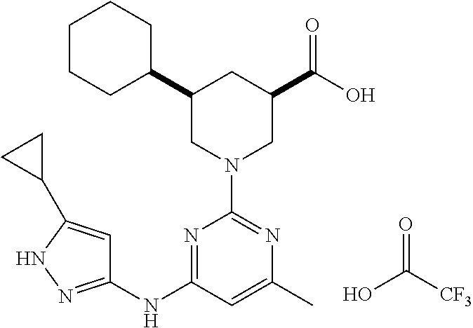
C1(C2CCCCC2)CN(C2=NC(C)=CC(NC3=NNC(C4CC4)=C3)=N2)CC(C(O)=O)C1.O=C(O)[CF3]
